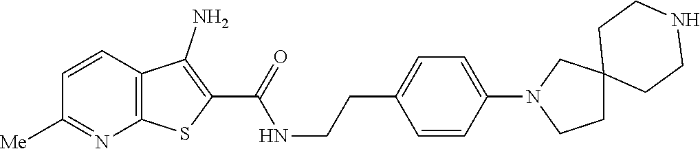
C1=CC2=C(N=C1[Me])SC(C(=O)NCCC1=CC=C(N3CCC4(C3)CCNCC4)C=C1)=C2N
